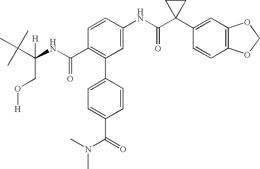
C1(NC(C2(C3=CC4=C(C=C3)OCO4)CC2)=O)=CC(C2=CC=C(C(N(C)C)=O)C=C2)=C(C(NC(C(C)(C)C)(CO[H])[H])=O)C=C1
